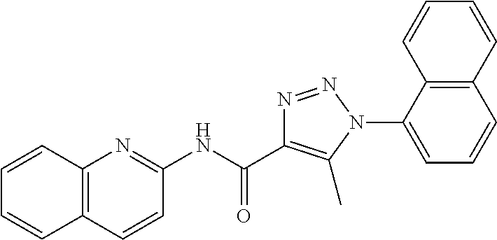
N(C(=O)C1=C(C)N(C2=CC=CC3=C2C=CC=C3)N=N1)C1=NC2=C(C=C1)C=CC=C2
